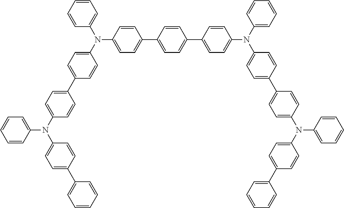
C1=CC=CC(N(C2=CC=C(C3=CC=C(N(C4=CC=C(C5=CC=CC=C5)C=C4)C4=CC=CC=C4)C=C3)C=C2)C2=CC=C(C3=CC=C(C4=CC=C(N(C5=CC=CC=C5)C5=CC=C(C6=CC=C(N(C7=CC=C(C8=CC=CC=C8)C=C7)C7=CC=CC=C7)C=C6)C=C5)C=C4)C=C3)C=C2)=C1
